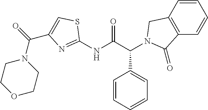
C1(NC(C(C2=CC=CC=C2)N2CC3=C(C=CC=C3)C2=O)=O)=NC(C(=O)N2CCOCC2)=CS1
